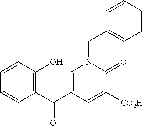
C1=CC=CC(C(C2=CN(CC3=CC=CC=C3)C(=O)C([CO2H])=C2)=O)=C1O
